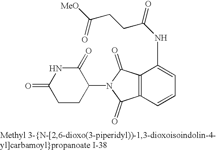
C12=C(C=CC=C1NC(CCC([MeO])=O)=O)C(=O)N(C1C(=O)NC(=O)CC1)C2=O
